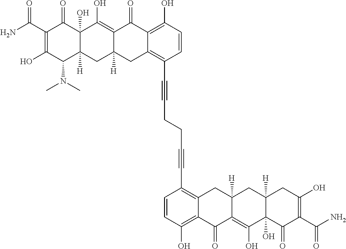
C1=CC(O)=C2C(=C1C#CCCC#CC1=C3C(=C(O)C=C1)C(=O)C1=C(O)C4(O)C([H])(CC1([H])C3)C(N(C)C)C(O)=C(C(N)=O)C4=O)CC1([H])C(=C(O)C3(O)C([H])(C1)CC(O)=C(C(N)=O)C3=O)C2=O
